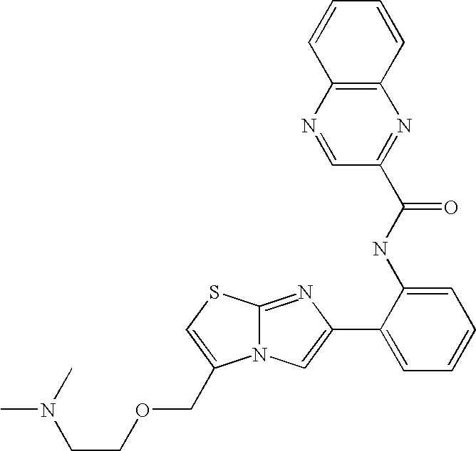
N12C(=NC(C3=CC=CC=C3NC(=O)C3=NC4=C(N=C3)C=CC=C4)=C1)SC=C2COCCN(C)C
